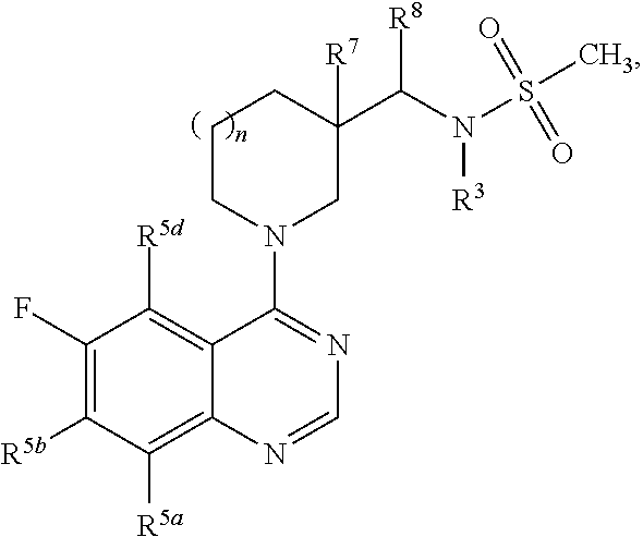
C1(F)=C([R5b])C([R5a])=C2C(=C1[R5d])C(N1CC([R7])(C(N(S(C)(=O)=O)[R3])[R8])CCC1)=NC=N2
